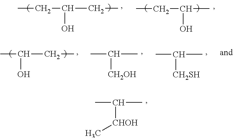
CCC(CC)O.C(C)C(C)O.C(C)(CC)O.CC(C)[CH2OH].CC(C)[CH2SH].C(C)(C)[CHOH]C
